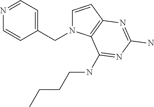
C1=CC2=C(N1CC1=CC=NC=C1)C(NCCCC)=NC(N)=N2
